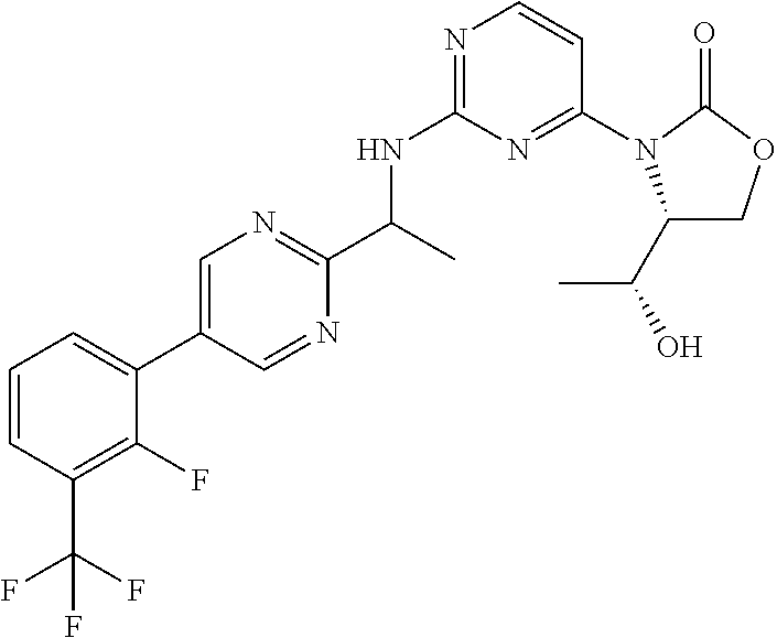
CC(NC1=NC=CC(N2C(C(O)C)COC2=O)=N1)C1=NC=C(C2=CC=CC(C(F)(F)F)=C2F)C=N1
